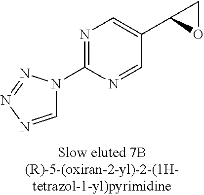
C1=NN=NN1C1=NC=C(C2OC2)C=N1
